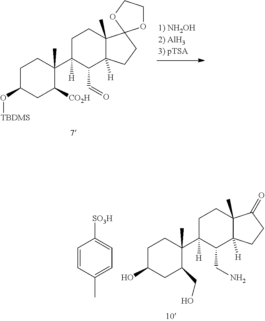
C1C(O[TBDMS])CC([CO2H])C(C2([H])C(C=O)C3([H])C(C)(CC2)C2(CC3)OCCO2)(C)C1.C1C(O)CC(CO)C(C2([H])C(CN)C3([H])C(C)(CC2)C(=O)CC3)(C)C1.C1=CC(C)=CC=C1[SO3H]
